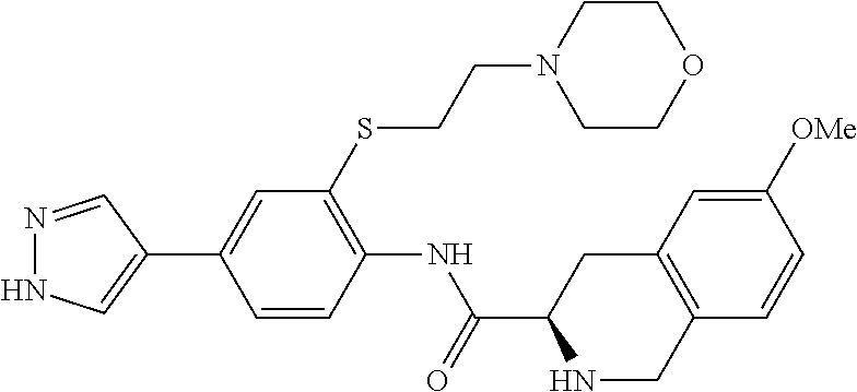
N1=CC(C2=CC(SCCN3CCOCC3)=C(NC(C3NCC4=C(C3)C=C([OMe])C=C4)=O)C=C2)=CN1
